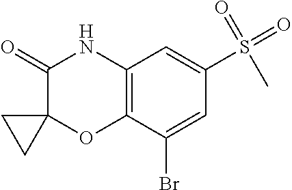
C1(=O)C2(OC3=C(N1)C=C(S(=O)(=O)C)C=C3Br)CC2
